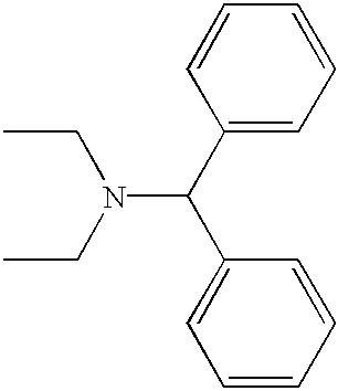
CCN(CC)C(C1=CC=CC=C1)C1=CC=CC=C1
